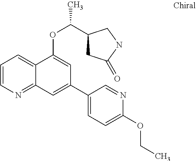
C1=CN=C2C(=C1)C(OC(C1CC(=O)NC1)C)=CC(C1=CC=C(OCC)N=C1)=C2
